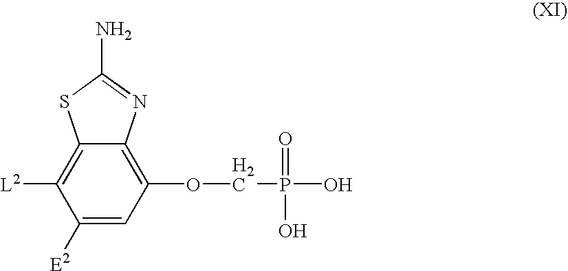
C1([E2])=CC(OCP(O)(O)=O)=C2C(=C1[L2])SC(N)=N2
